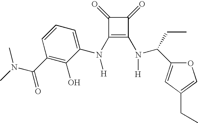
C1(=O)C(=O)C(N(C2=CC=CC(C(N(C)C)=O)=C2O)[H])=C1N([H])C(C1=CC(CC)=CO1)CC
